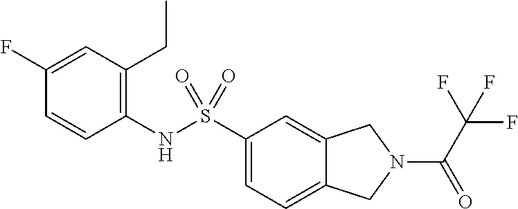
C1(NS(C2=CC=C3C(=C2)CN(C(C(F)(F)F)=O)C3)(=O)=O)=C(CC)C=C(F)C=C1
